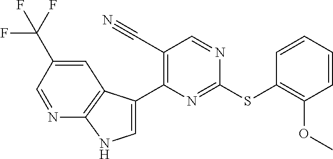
C1=C(C2=C(C#N)C=NC(SC3=C(OC)C=CC=C3)=N2)C2=C(N1)N=CC(C(F)(F)F)=C2
